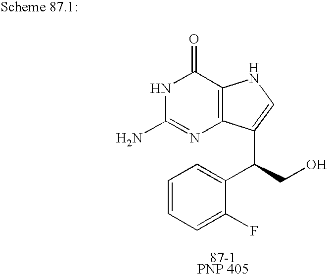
C1=CC=C(F)C(C(CO)C2=CNC3=C2N=C(N)NC3=O)=C1.[87-1PNP 405]
